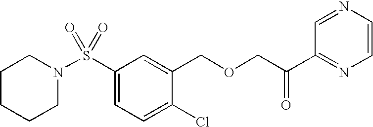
C1CCCN(S(C2=CC=C(Cl)C(COCC(C3=NC=CN=C3)=O)=C2)(=O)=O)C1
